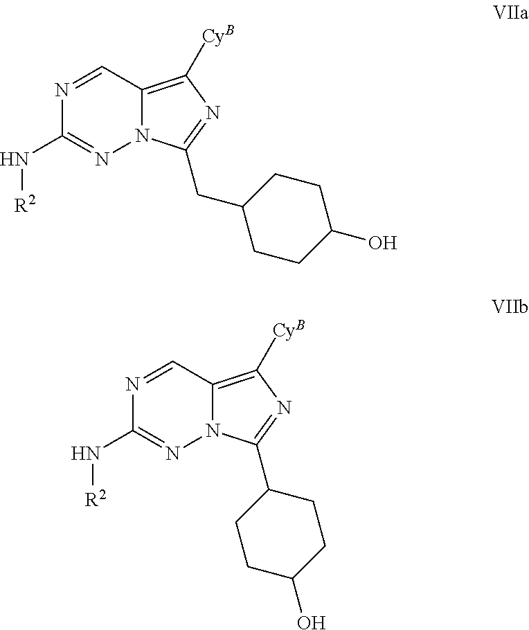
N1=CC2=C([CyB])N=C(CC3CCC(O)CC3)N2N=C1N[R2].N1=CC2=C([CyB])N=C(C3CCC(O)CC3)N2N=C1N[R2]
